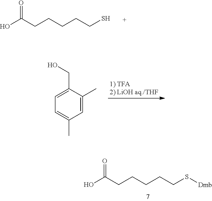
OC(CCCCCS[Dmb])=O.OC(CCCCCS)=O.C1=C(CO)C(C)=CC(C)=C1
